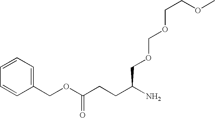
C1=CC=C(COC(CCC(N)COCOCCOC)=O)C=C1
